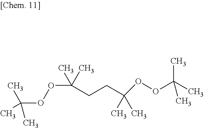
CC(OOC(C)(C)CCC(OOC(C)(C)C)(C)C)(C)C
